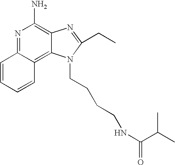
N1=C2C(=C3C(=C1N)N=C(CC)N3CCCCNC(C(C)C)=O)C=CC=C2
